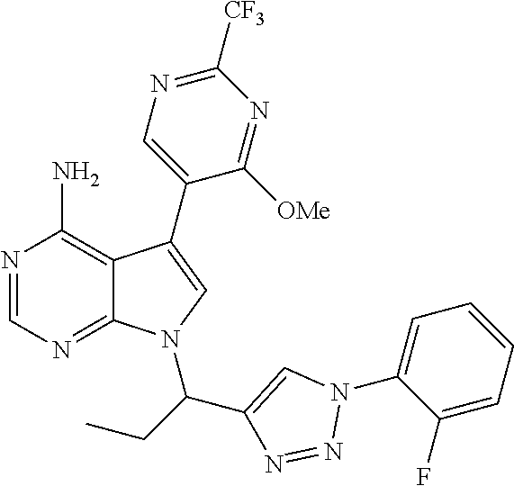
N1=CN=C2C(=C1N)C(C1=CN=C([CF3])N=C1[OMe])=CN2C(CC)C1=CN(C2=CC=CC=C2F)N=N1
